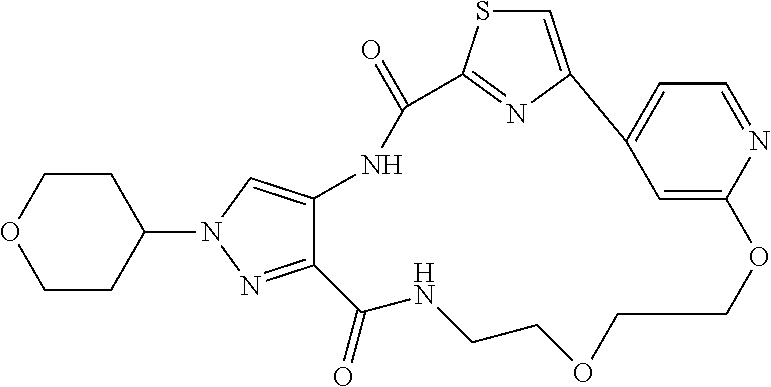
C1(N2N=C3C(=C2)NC(=O)C2=NC(=CS2)C2=CC=NC(=C2)OCCOCCNC3=O)CCOCC1
